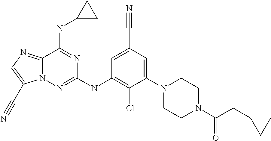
C1=C(C#N)C=C(N2CCN(C(CC3CC3)=O)CC2)C(Cl)=C1NC1=NN2C(=NC=C2C#N)C(NC2CC2)=N1
